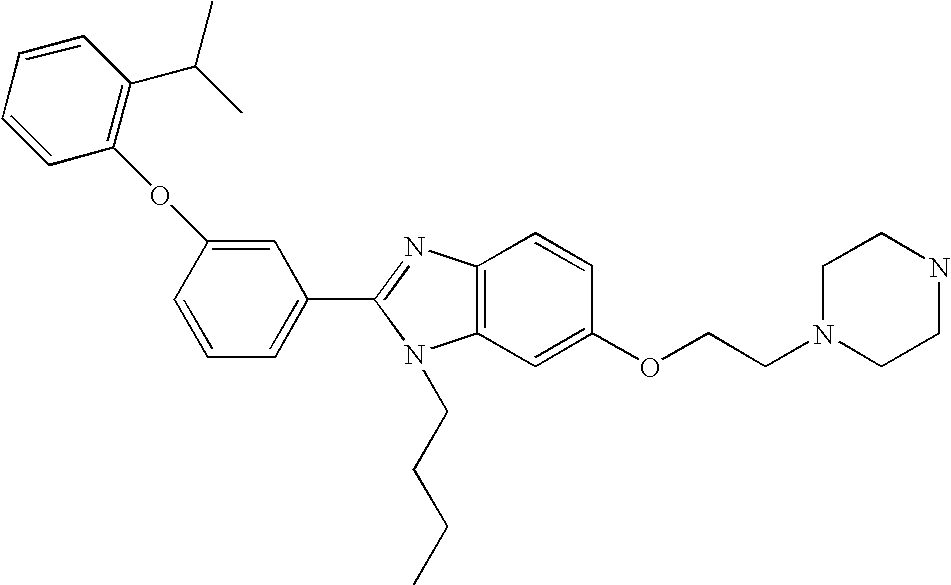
C1(C2=NC3=C(N2CCCC)C=C(OCCN2CCNCC2)C=C3)=CC=CC(OC2=C(C(C)C)C=CC=C2)=C1
